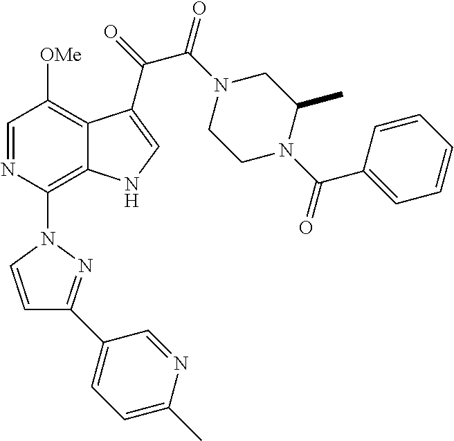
C1=NC(N2C=CC(C3=CC=C(C)N=C3)=N2)=C2C(=C1[OMe])C(C(C(=O)N1CCN(C(=O)C3=CC=CC=C3)C(C)C1)=O)=CN2
